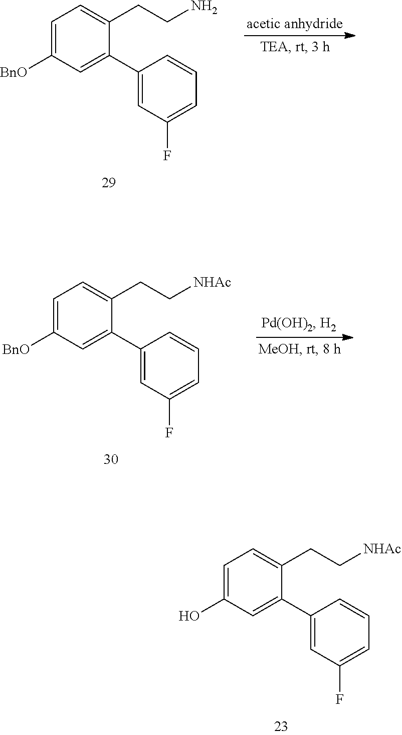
C1(C2=CC(O)=CC=C2CC[NHAc])=CC(F)=CC=C1.C1(C2=CC([BnO])=CC=C2CCN)=CC(F)=CC=C1.[acetic anhydride].C1(C2=CC([BnO])=CC=C2CC[NHAc])=CC(F)=CC=C1
